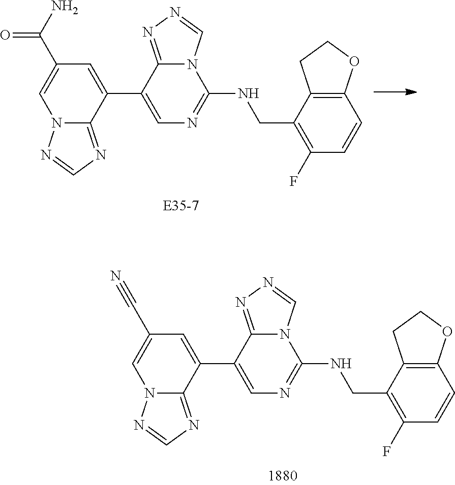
C1=C(C2=CN=C(NCC3=C(F)C=CC4=C3CCO4)N3C2=NN=C3)C2=NC=NN2C=C1C#N.C1=C(C2=CN=C(NCC3=C(F)C=CC4=C3CCO4)N3C2=NN=C3)C2=NC=NN2C=C1C(N)=O
